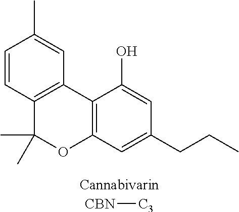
C12=C(C=C(CCC)C=C1O)OC(C)(C)C1=C2C=C(C)C=C1.[CBN][C3]
